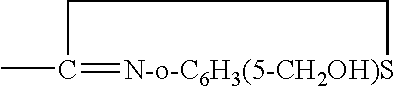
CC1=[N-o-C6H3(5-CH2OH)S]CC1
